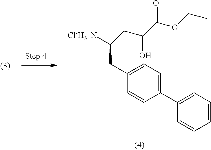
C1(C2=CC=C(CC([Cl-H3+N])CC(O)C(OCC)=O)C=C2)=CC=CC=C1
